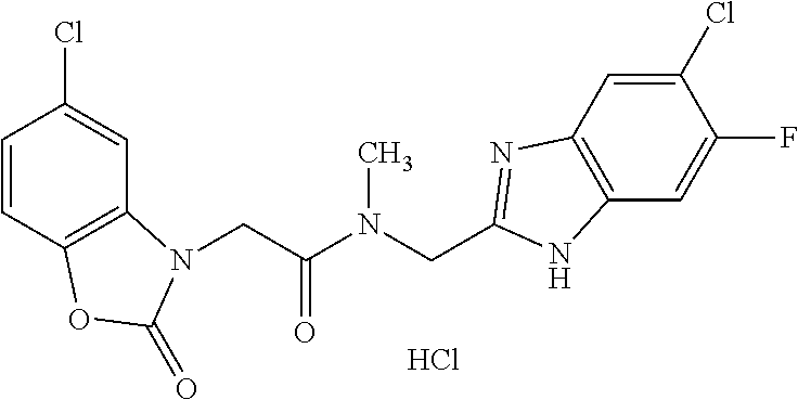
C1=CC2=C(C=C1Cl)N(CC(N(CC1=NC3=C(C=C(F)C(Cl)=C3)N1)C)=O)C(=O)O2.Cl
